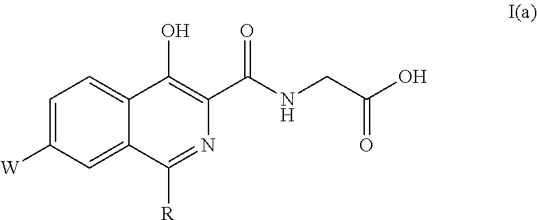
C1(C(NCC(O)=O)=O)=C(O)C2=CC=C([W])C=C2C([R])=N1
